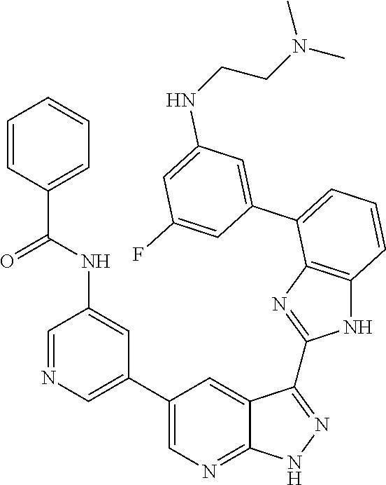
C1=C(C2=CC=CC3=C2N=C(C2=NNC4=NC=C(C5=CN=CC(NC(C6=CC=CC=C6)=O)=C5)C=C42)N3)C=C(F)C=C1NCCN(C)C
